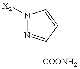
N1([X2])N=C([COONH2])C=C1
